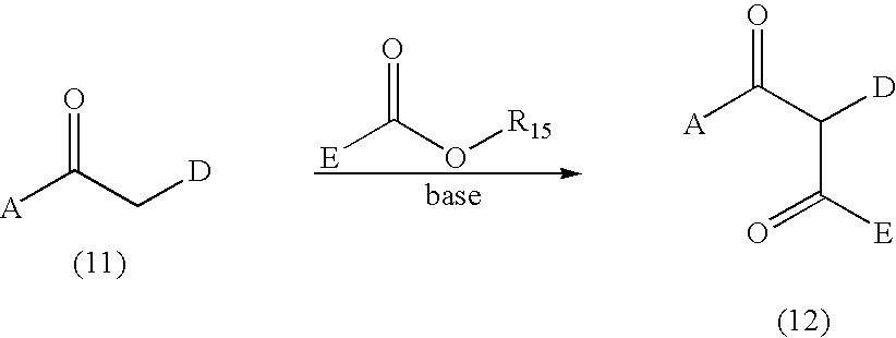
[A]C(C[D])=O.[E]C(O[R15])=O.[A]C(C([D])C([E])=O)=O
